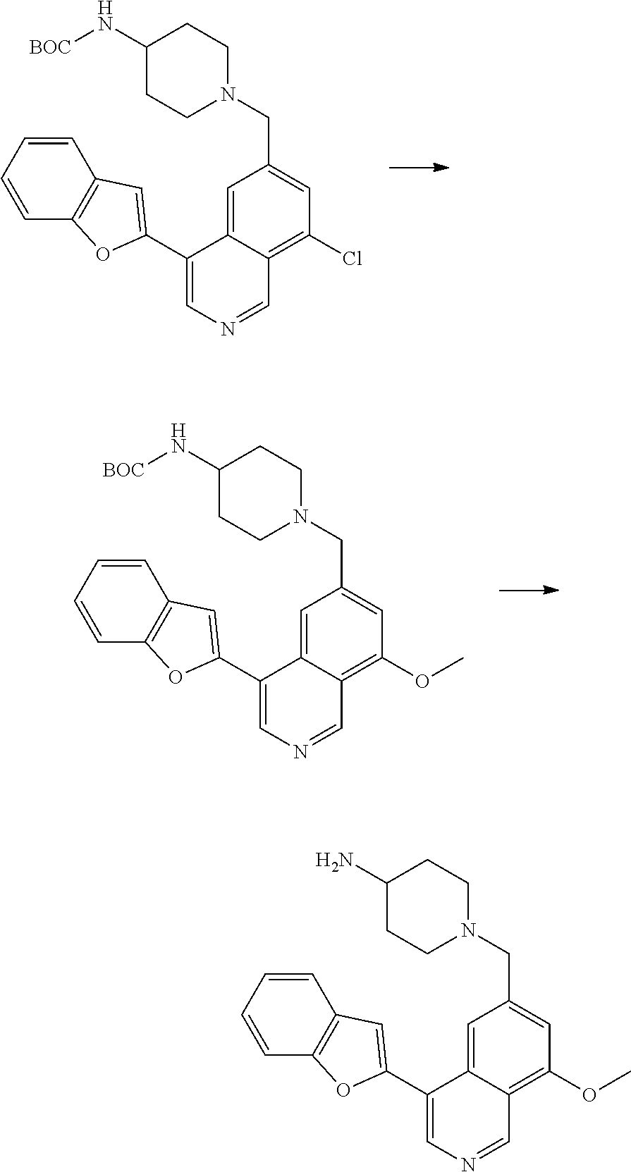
[BOC]NC1CCN(CC2=CC(Cl)=C3C(=C2)C(C2=CC4=C(C=CC=C4)O2)=CN=C3)CC1.[BOC]NC1CCN(CC2=CC(OC)=C3C(=C2)C(C2=CC4=C(C=CC=C4)O2)=CN=C3)CC1.NC1CCN(CC2=CC(OC)=C3C(=C2)C(C2=CC4=C(C=CC=C4)O2)=CN=C3)CC1
